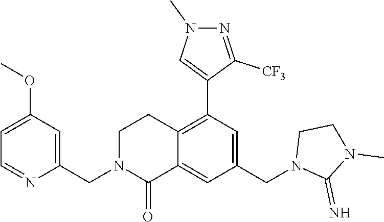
C1(OC)=CC=NC(CN2C(=O)C3=CC(CN4C(=N)N(C)CC4)=CC(C4=CN(C)N=C4[CF3])=C3CC2)=C1
